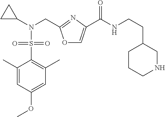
C(CNC(=O)C1=COC(CN(S(C2=C(C)C=C(OC)C=C2C)(=O)=O)C2CC2)=N1)C1CCCNC1
